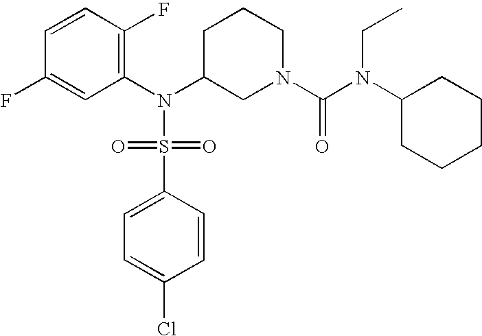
C1=CC(F)=C(N(C2CN(C(=O)N(C3CCCCC3)CC)CCC2)S(=O)(=O)C2=CC=C(Cl)C=C2)C=C1F
